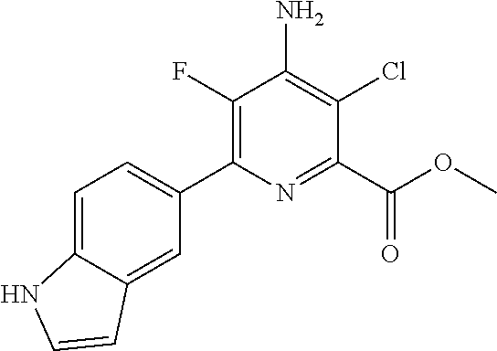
C1(C2=CC=C3C(=C2)C=CN3)=C(F)C(N)=C(Cl)C(C(=O)OC)=N1
